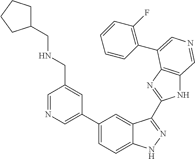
C1(C2=CN=CC(CNCC3CCCC3)=C2)=CC=C2C(=C1)C(C1=NC3=C(N1)C=NC=C3C1=C(F)C=CC=C1)=NN2
